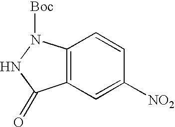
C12=C(C=C([NO2])C=C1)C(=O)NN2[Boc]
